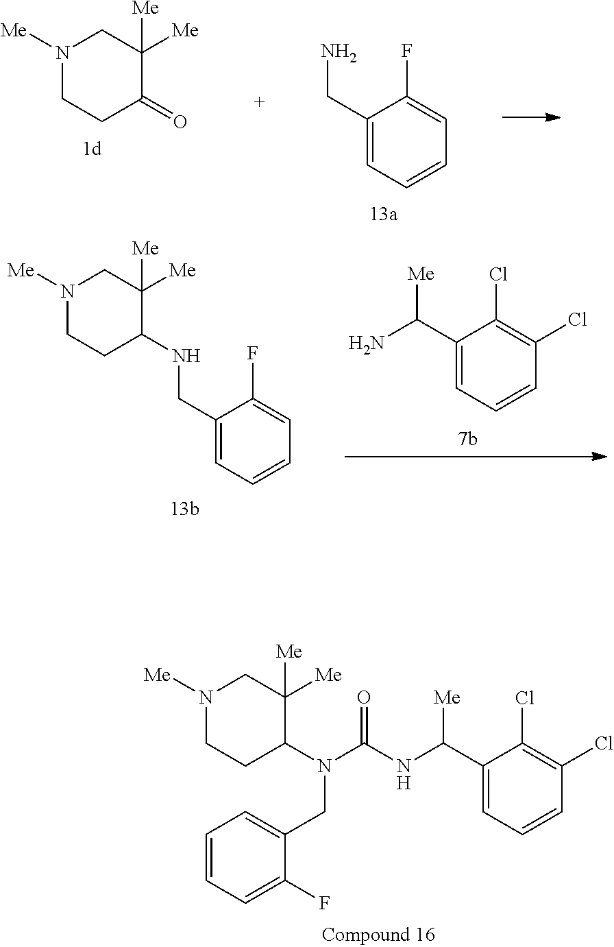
C1(C([Me])NC(N(C2CCN([Me])CC2([Me])[Me])CC2=CC=CC=C2F)=O)=CC=CC(Cl)=C1Cl.N1([Me])CCC(=O)C([Me])([Me])C1.C1(CN)=CC=CC=C1F.N1([Me])CCC(NCC2=CC=CC=C2F)C([Me])([Me])C1.C1(C([Me])N)=CC=CC(Cl)=C1Cl
